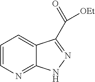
C1=CN=C2C(=C1)C(C(=O)[OEt])=NN2
